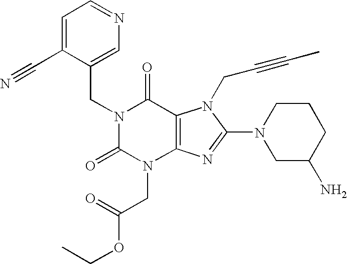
C1=C(C#N)C(CN2C(=O)N(CC(OCC)=O)C3=C(C2=O)N(CC#CC)C(N2CC(N)CCC2)=N3)=CN=C1
